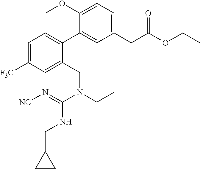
C1=C([F3C])C=C(CN(CC)C(=N[NC])NCC2CC2)C(C2=CC(CC(=O)OCC)=CC=C2OC)=C1
